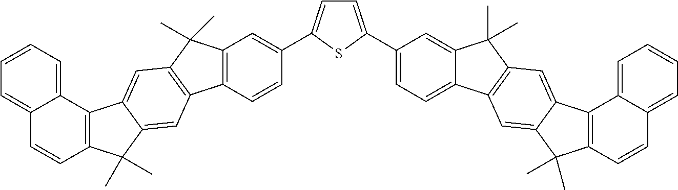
C12=C(C=CC(C3=CC=C(C4=CC=C5C(=C4)C(C)(C)C4=C5C=C5C(=C4)C4=C(C5(C)C)C=CC5=CC=CC=C45)S3)=C1)C1=C(C2(C)C)C=C2C(=C1)C(C)(C)C1=C2C2=CC=CC=C2C=C1
